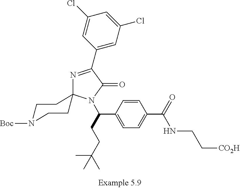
C1=CC(C(CCC(C)(C)C)N2C(=O)C(C3=CC(Cl)=CC(Cl)=C3)=NC23CCN([Boc])CC3)=CC=C1C(=O)NCC[CO2H]
